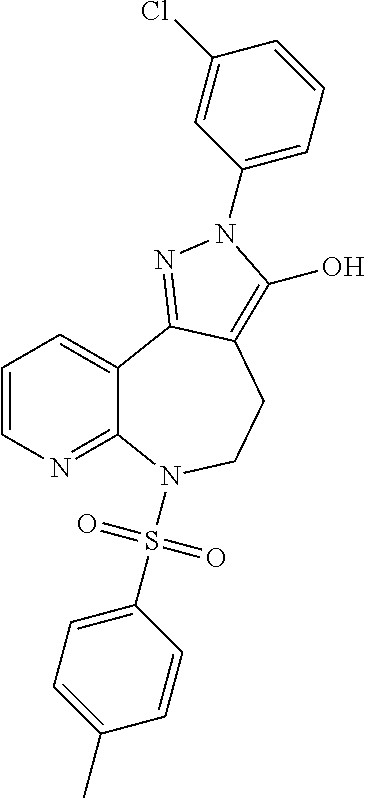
C1=CN=C2C(=C1)C1=NN(C3=CC=CC(Cl)=C3)C(O)=C1CCN2S(C1=CC=C(C)C=C1)(=O)=O
